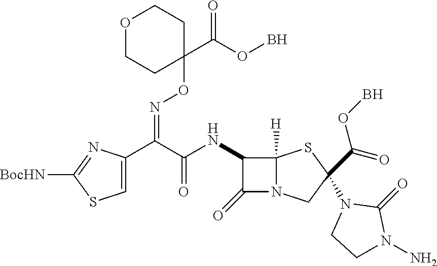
C1=C(C(C(=O)NC2C(=O)N3C2([H])SC(N2CCN(N)C2=O)(C(=O)OB)C3)=NOC2(C(OB)=O)CCOCC2)N=C([BocHN])S1
